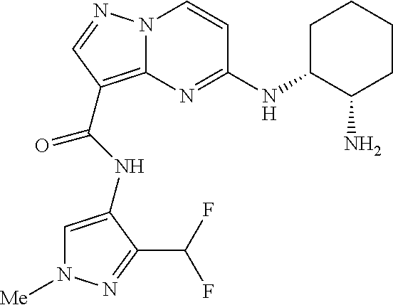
C1=C(NC(C2=C3N(N=C2)C=CC(NC2C(N)CCCC2)=N3)=O)C(C(F)F)=NN1[Me]
